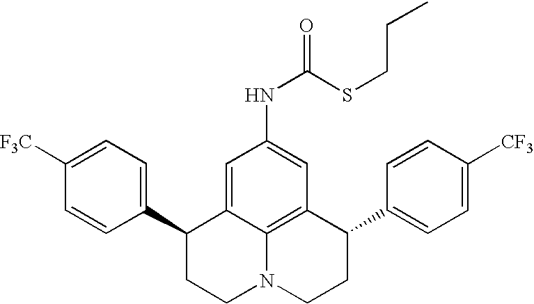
C1([F3C])=CC=C(C2CCN3C4=C(C(C5=CC=C([CF3])C=C5)CC3)C=C(NC(=O)SCCC)C=C24)C=C1
